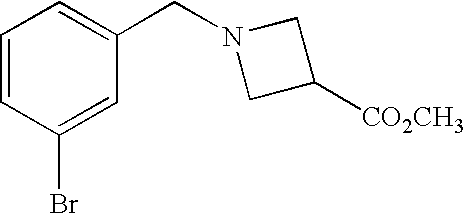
C1=CC(Br)=CC(CN2CC([CO2CH3])C2)=C1
